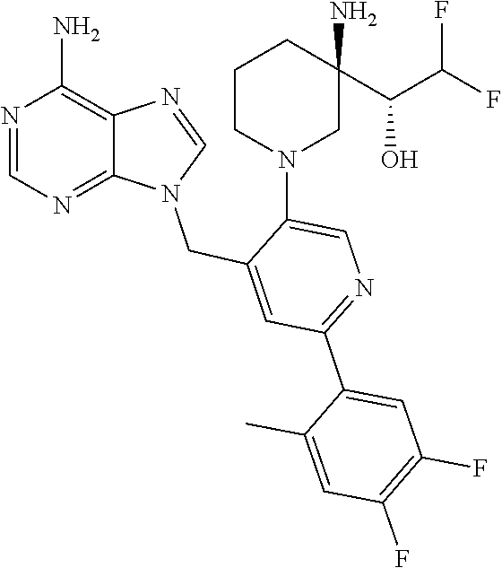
N1(CC2=CC(C3=CC(F)=C(F)C=C3C)=NC=C2N2CC(N)(C(O)C(F)F)CCC2)C=NC2=C(N)N=CN=C12
